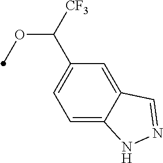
C1=C2C(=CC(C([CF3])OC)=C1)C=NN2
